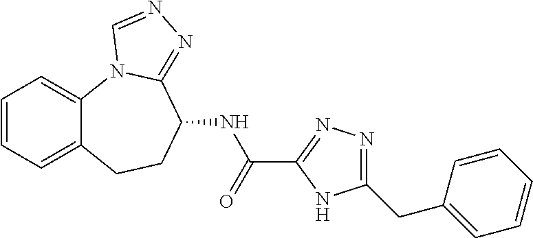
C1=CC=C2C(=C1)N1C(=NN=C1)C(NC(C1=NN=C(CC3=CC=CC=C3)N1)=O)CC2
